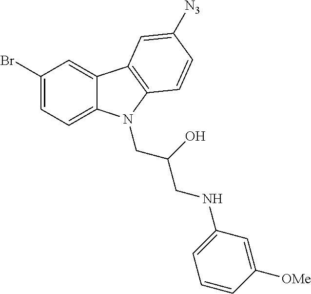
C1(Br)=CC=C2C(=C1)C1=C(N2CC(CNC2=CC=CC([OMe])=C2)O)C=CC([N3])=C1
